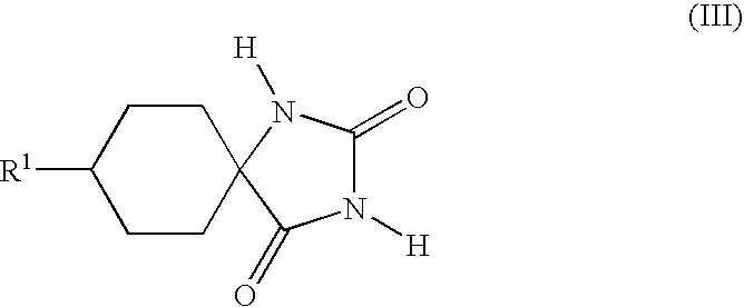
C1CC([R1])CCC12C(=O)N([H])C(=O)N2[H]
